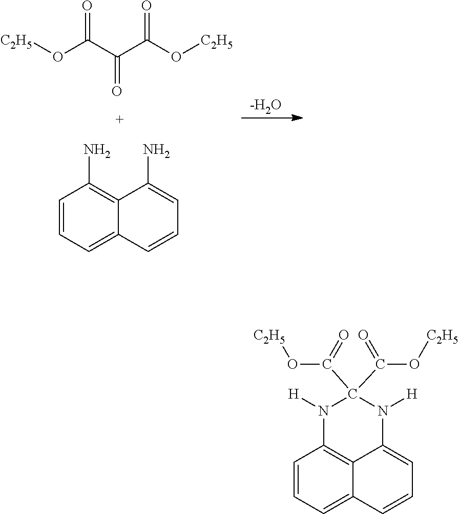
[C2H5]OC(C(C(O[C2H5])=O)=O)=O.C1=CC=C2C(=C1N)C(N)=CC=C2.[-H2O].C1=CC=C2C3=C1N([H])C(C(O[C2H5])=O)(C(O[C2H5])=O)N([H])C3=CC=C2
